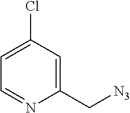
C1(C[N3])=CC(Cl)=CC=N1
